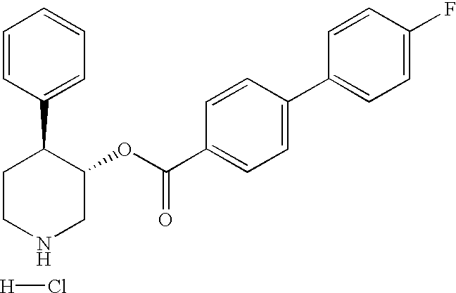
[H]Cl.C1CC(C2=CC=CC=C2)C(OC(C2=CC=C(C3=CC=C(F)C=C3)C=C2)=O)CN1
